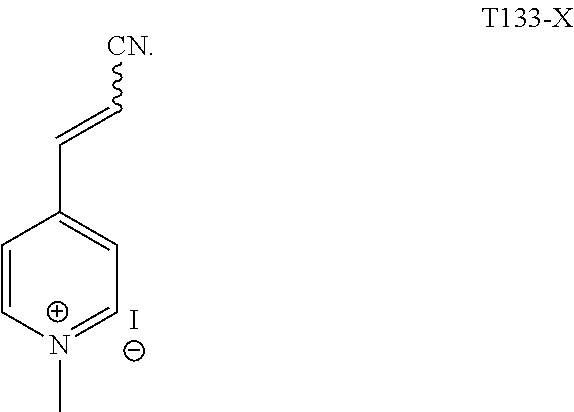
C1=C[N+](C)=CC=C1C=C[CN].[I-]
